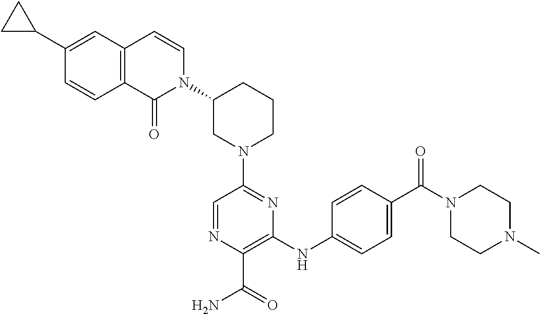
N1(C2=NC(NC3=CC=C(C(=O)N4CCN(C)CC4)C=C3)=C(C(=O)N)N=C2)CCCC(N2C=CC3=C(C2=O)C=CC(C2CC2)=C3)C1
